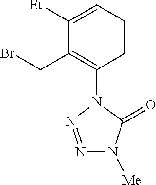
C1([Et])=CC=CC(N2N=NN([Me])C2=O)=C1CBr
